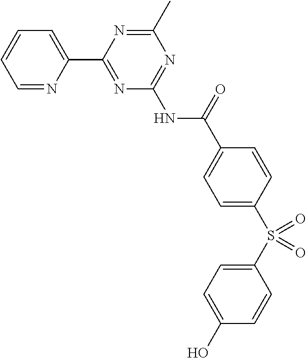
C1=NC(C2=NC(NC(C3=CC=C(S(C4=CC=C(O)C=C4)(=O)=O)C=C3)=O)=NC(C)=N2)=CC=C1
